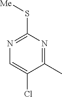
N1=C(S[Me])N=C(C)C(Cl)=C1
